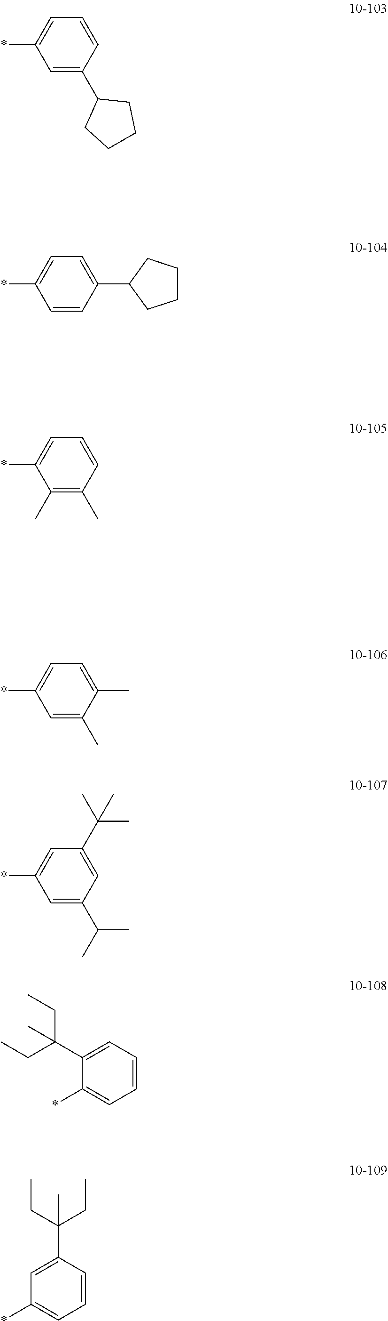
C1=C(C2CCCC2)C=CC=C1*.C1=CC(C2CCCC2)=CC=C1*.C1(C)=C(C)C=CC=C1*.C1=C(C)C(C)=CC=C1*.C1=C(C(C)C)C=C(C(C)(C)C)C=C1*.C1(C(CC)(CC)C)=CC=CC=C1*.C1=C(C(CC)(CC)C)C=CC=C1*
